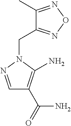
C1(C)=NON=C1CN1C(N)=C(C(=O)N)C=N1
